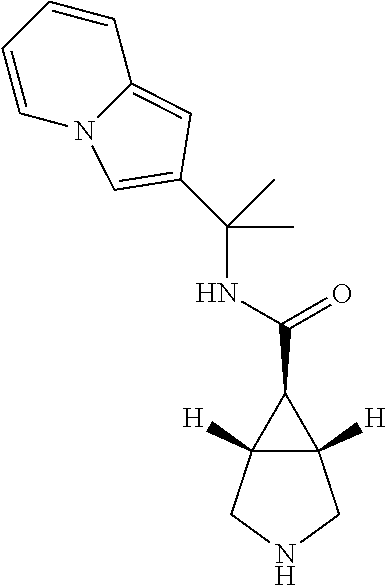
C12([H])C([H])(CNC1)C2C(=O)NC(C)(C)C1=CN2C=CC=CC2=C1
